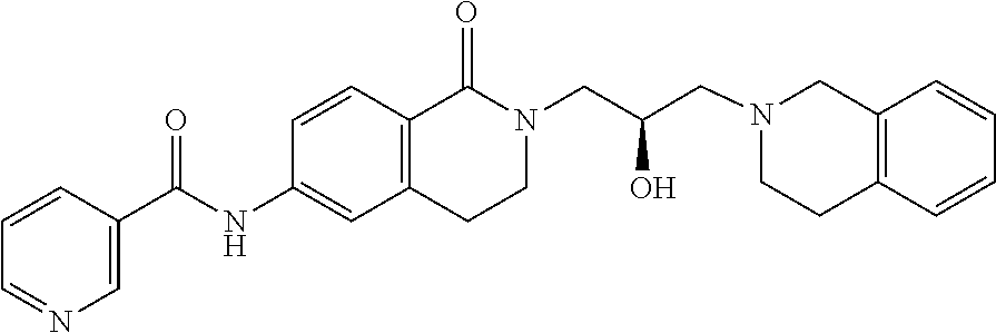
C1=CC=CC2=C1CN(CC(CN1C(=O)C3=C(C=C(NC(C4=CN=CC=C4)=O)C=C3)CC1)O)CC2
